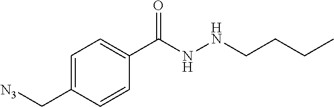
C1(C[N3])=CC=C(C(NNCCCC)=O)C=C1
